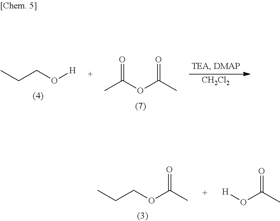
O=C(OC(C)=O)C.[CH2Cl2].CCCO[H].O=C(C)O[H].O=C(C)OCCC
